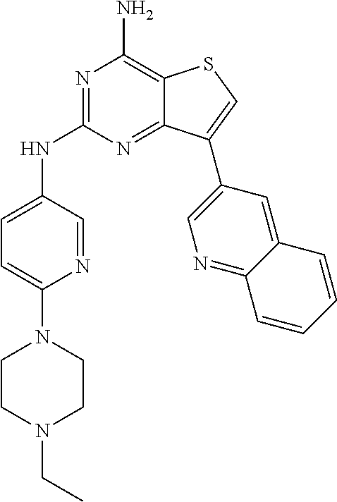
C1(N2CCN(CC)CC2)=CC=C(NC2=NC(N)=C3C(=N2)C(C2=CN=C4C(=C2)C=CC=C4)=CS3)C=N1
